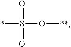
*S(=O)(=O)O[**]
